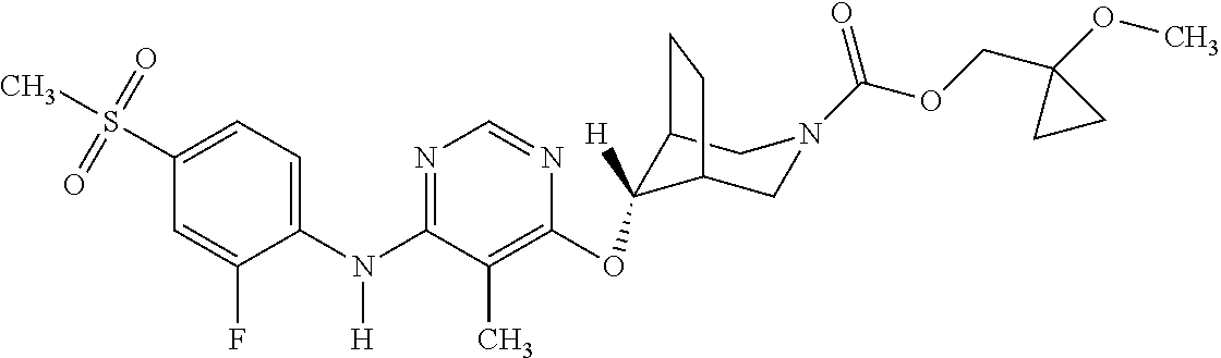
C1=C(S(=O)(=O)C)C=C(F)C(N(C2=NC=NC(OC3([H])C4CCC3CN(C(OCC3(OC)CC3)=O)C4)=C2C)[H])=C1
